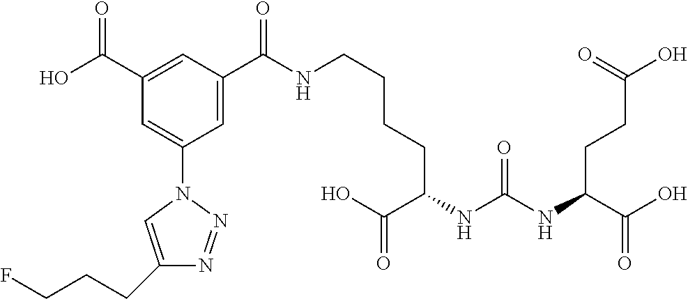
C1(C(=O)O)=CC(C(NCCCCC(NC(=O)NC(C(O)=O)CCC(=O)O)C(O)=O)=O)=CC(N2C=C(CCCF)N=N2)=C1
